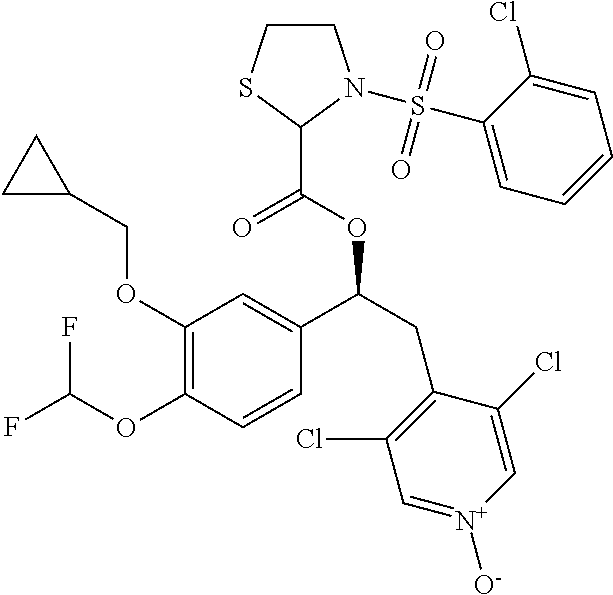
C1(OCC2CC2)=C(OC(F)F)C=CC(C(CC2=C(Cl)C=[N+]([O-])C=C2Cl)OC(C2N(S(C3=CC=CC=C3Cl)(=O)=O)CCS2)=O)=C1
